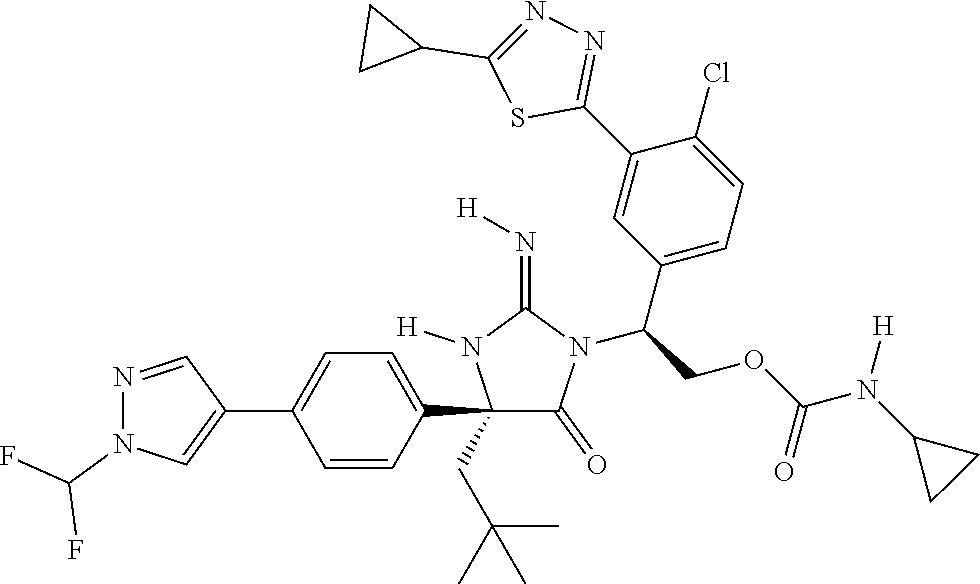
C1(C2=CC=C(C3=CN(C(F)F)N=C3)C=C2)(CC(C)(C)C)C(=O)N(C(COC(N(C2CC2)[H])=O)C2=CC=C(Cl)C(C3=NN=C(C4CC4)S3)=C2)C(=N[H])N1[H]
